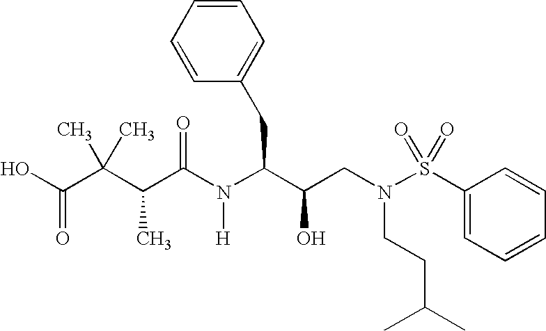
OC(C(C(C(N(C(CC1=CC=CC=C1)C(CN(S(C1=CC=CC=C1)(=O)=O)CCC(C)C)O)[H])=O)C)(C)C)=O
